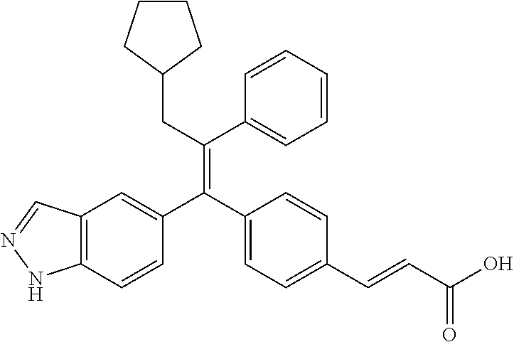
C12=C(C=CC(C(C3=CC=C(C=CC(O)=O)C=C3)=C(CC3CCCC3)C3=CC=CC=C3)=C1)NN=C2
